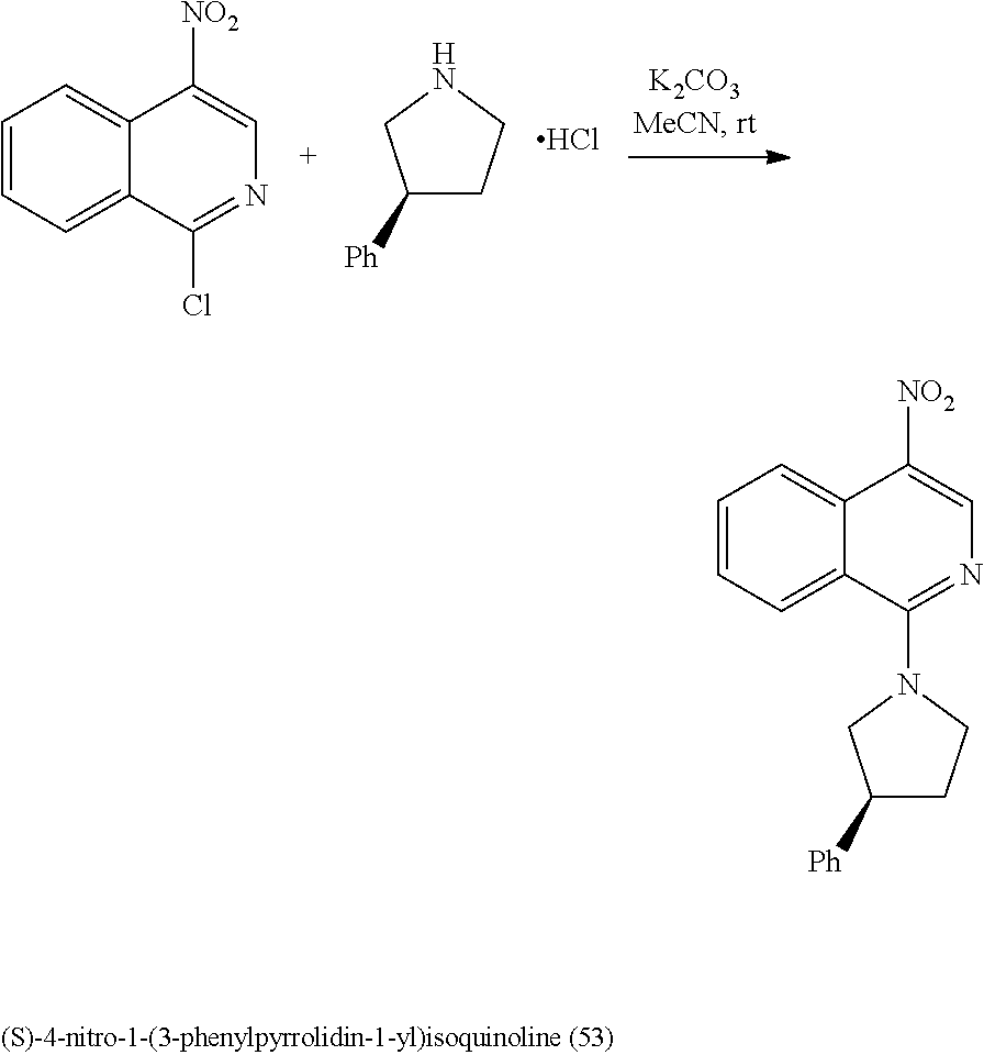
C1=CC=C2C(=C1)C([NO2])=CN=C2Cl.C1([Ph])CCNC1.Cl.C1=CC=C2C(=C1)C([NO2])=CN=C2N1CCC([Ph])C1
